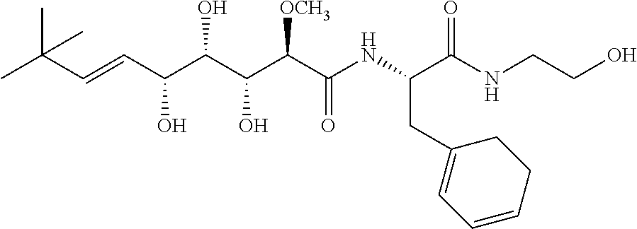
CC(C=CC(C(C(C(C(NC(C(NCCO)=O)CC1=CC=CCC1)=O)[OCH3])O)O)O)(C)C
